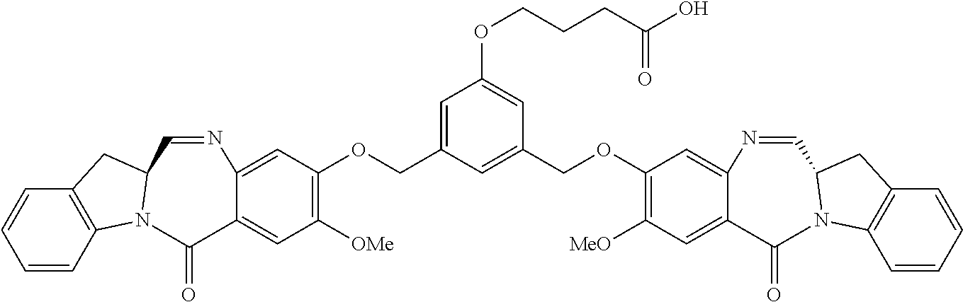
C12=C(C=CC=C1)N1C(C2)C=NC2=CC(OCC3=CC(OCCCC(O)=O)=CC(COC4=C([MeO])C=C5C(=C4)N=CC4N(C6=C(C=CC=C6)C4)C5=O)=C3)=C([OMe])C=C2C1=O
